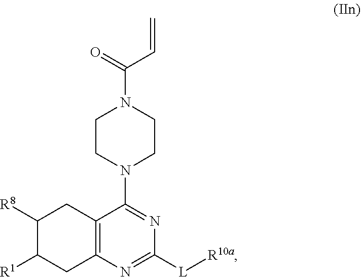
C12=C(N=C([L][R10a])N=C1N1CCN(C(=O)C=C)CC1)CC([R1])C([R8])C2
